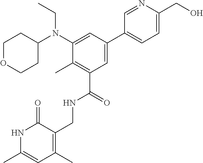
C1OCCC(N(C2=CC(C3=CC=C(CO)N=C3)=CC(C(=O)NCC3=C(C)C=C(C)NC3=O)=C2C)CC)C1
